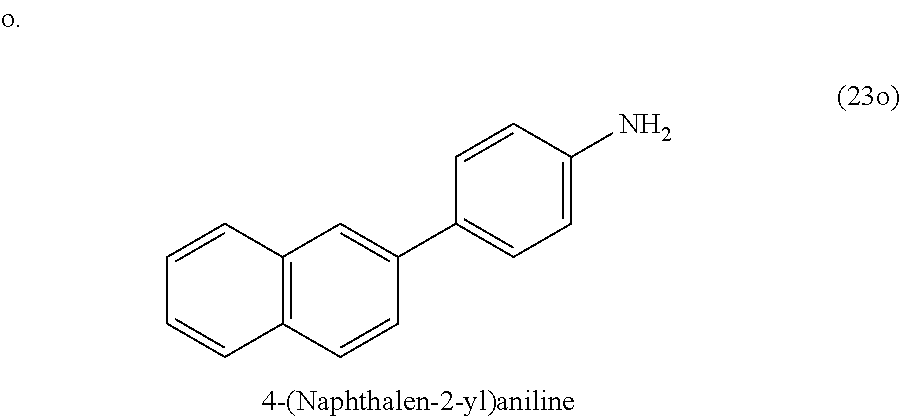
C1=CC(N)=CC=C1C1=CC2=C(C=C1)C=CC=C2
